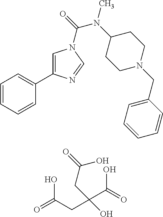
C1=CC=CC(C2=CN(C(N(C)C3CCN(CC4=CC=CC=C4)CC3)=O)C=N2)=C1.O=C(O)CC(C(=O)O)(O)CC(O)=O
